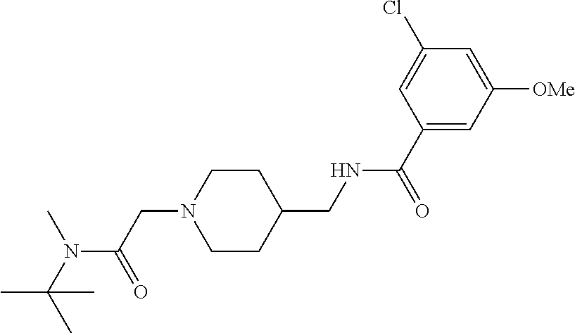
C(N1CCC(CNC(C2=CC([OMe])=CC(Cl)=C2)=O)CC1)C(N(C(C)(C)C)C)=O
